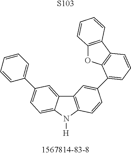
C12=C(N([H])C3=CC=C(C4=CC=CC=C4)C=C13)C=CC(C1=CC=CC3=C1OC1=C3C=CC=C1)=C2.[S103]
